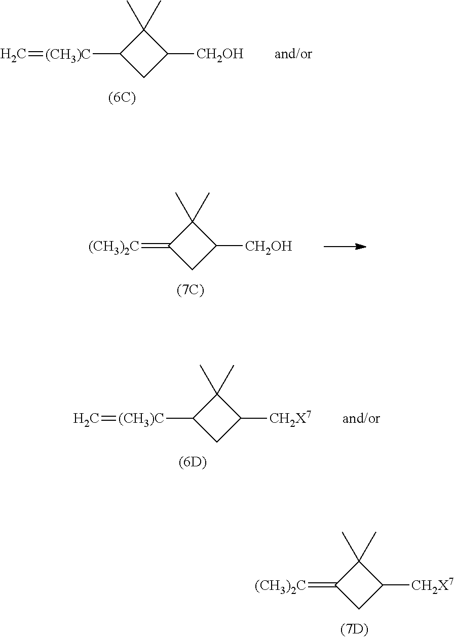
C1([(CH3)C]=C)CC([CH2OH])C1(C)C.C1(=[(CH3)2C])CC([CH2OH])C1(C)C.[(CH3)C](C1CC([CH2X7])C1(C)C)=C.[(CH3)2C]=C1CC([CH2X7])C1(C)C
